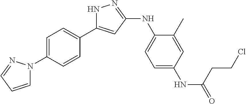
N1C(C2=CC=C(N3C=CC=N3)C=C2)=CC(NC2=CC=C(NC(=O)CCCl)C=C2C)=N1
